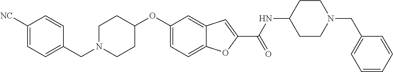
C1=C2C(=CC(OC3CCN(CC4=CC=C([NC])C=C4)CC3)=C1)C=C(C(=O)NC1CCN(CC3=CC=CC=C3)CC1)O2
